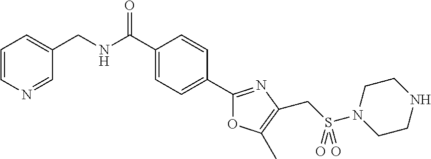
C1=CN=CC(CNC(C2=CC=C(C3=NC(CS(N4CCNCC4)(=O)=O)=C(C)O3)C=C2)=O)=C1
